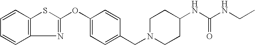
C1=CC2=C(C=C1)N=C(OC1=CC=C(CN3CCC(NC(NCC)=O)CC3)C=C1)S2
